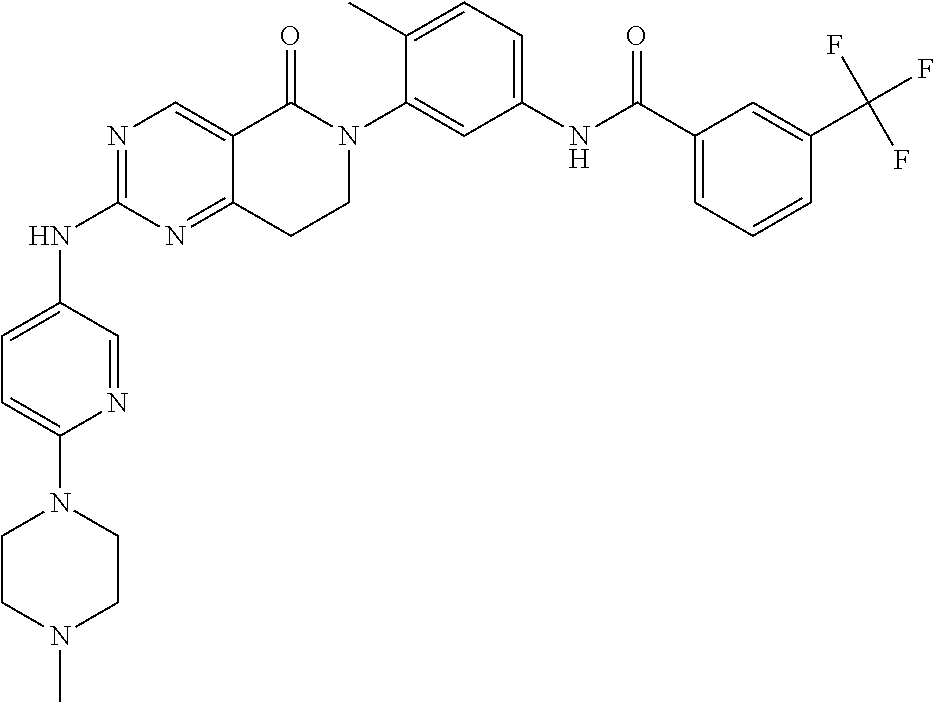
N1=C(NC2=CC=C(N3CCN(C)CC3)N=C2)N=C2C(=C1)C(=O)N(C1=CC(NC(C3=CC=CC(C(F)(F)F)=C3)=O)=CC=C1C)CC2
